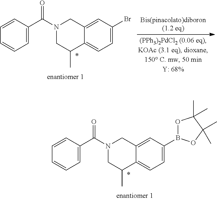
C1=C(B2OC(C)(C)C(C)(C)O2)C=C2C(=C1)C(C)CN(C(C1=CC=CC=C1)=O)C2.C1=C(Br)C=C2C(=C1)C(C)CN(C(C1=CC=CC=C1)=O)C2
